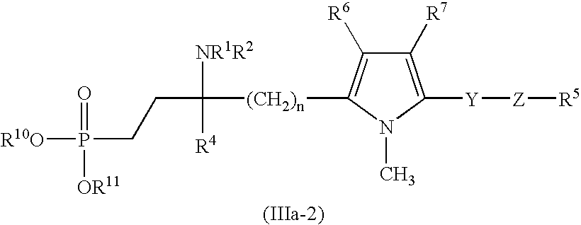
C1([R7])=C([Y][Z][R5])N(C)C([(CH2)n]C([NR1R2])([R4])CCP([R10O])(=O)[OR11])=C1[R6]
